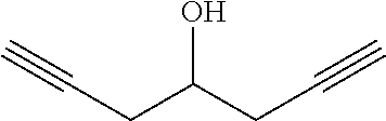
OC(CC#C)CC#C
